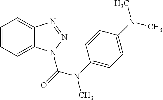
C1=CC=C2C(=C1)N=NN2C(=O)N(C1=CC=C(N(C)C)C=C1)C
